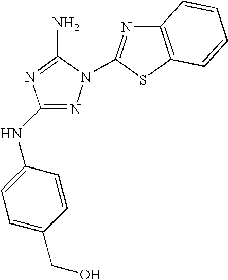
N1=C(NC2=CC=C(CO)C=C2)N=C(N)N1C1=NC2=C(S1)C=CC=C2
